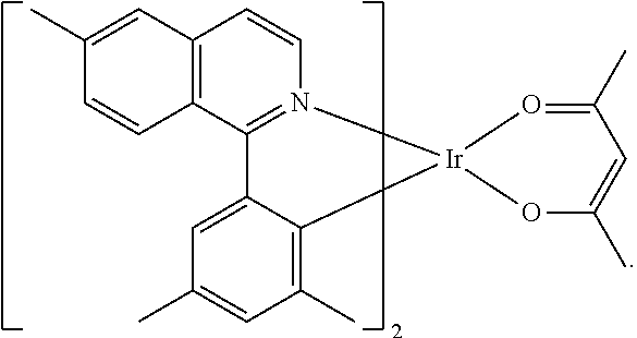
C12=C(C3=N(C=C1)[Ir]1(C4=C(C)C=C(C)C=C34)O=C(C)C=C(C)O1)C=CC(C)=C2
